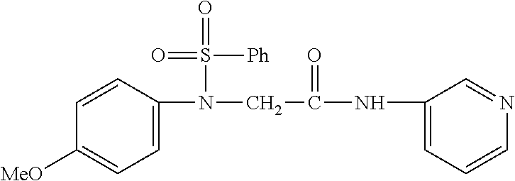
C1=C(N(CC(NC2=CC=CN=C2)=O)S(=O)([Ph])=O)C=CC([MeO])=C1
